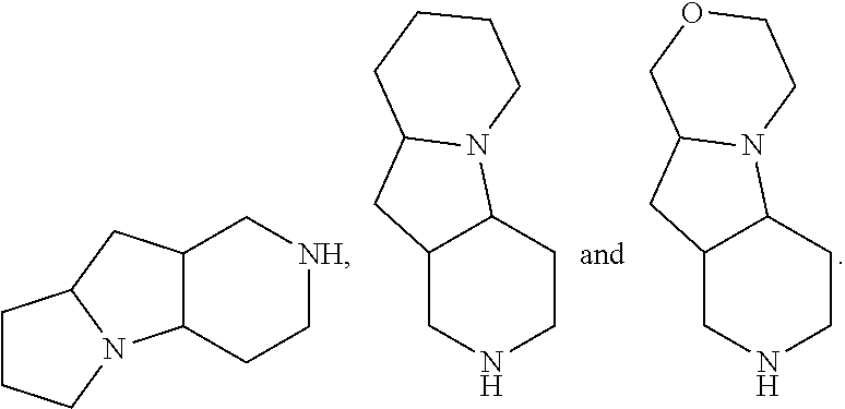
C12C(CC[NH]C1)N1C(C2)CCC1.C12CNCCC1N1C(C2)CCCC1.C12CNCCC1N1C(C2)COCC1
